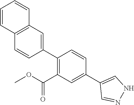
C1(C2=C(C(OC)=O)C=C(C3=CNN=C3)C=C2)=CC2=C(C=C1)C=CC=C2
